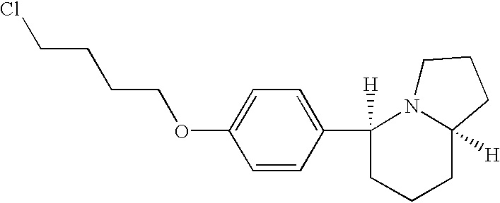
C1=CC(C2([H])CCCC3([H])N2CCC3)=CC=C1OCCCCCl
